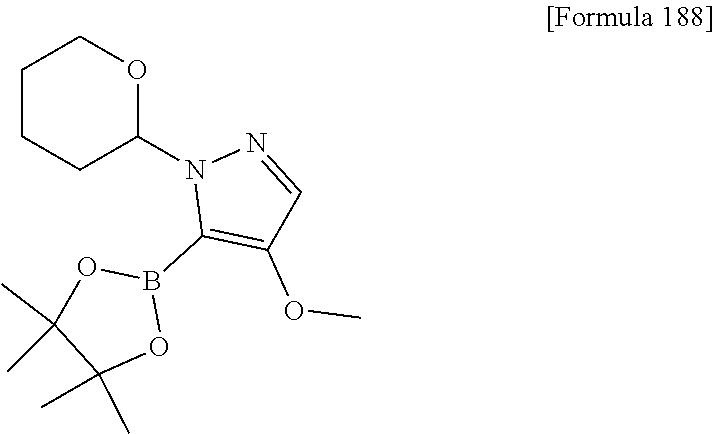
C1CCC(N2C(B3OC(C)(C)C(C)(C)O3)=C(OC)C=N2)OC1
